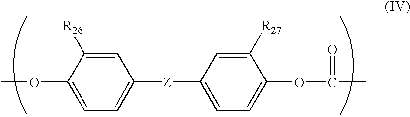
COC1=CC=C([Z]C2=CC=C(OC(C)=O)C([R27])=C2)C=C1[R26]
